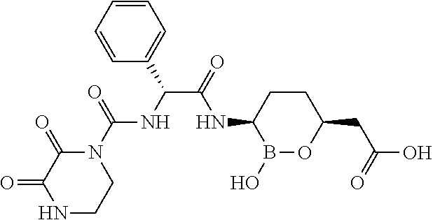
C1CC(NC(C(NC(N2C(=O)C(=O)NCC2)=O)C2=CC=CC=C2)=O)B(O)OC1CC(O)=O
